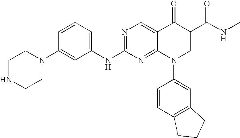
C1NCCN(C2=CC(NC3=NC=C4C(=N3)N(C3=CC5=C(C=C3)CCC5)C=C(C(NC)=O)C4=O)=CC=C2)C1
